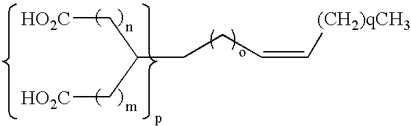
[HO2C]CC(C[HO2C])CCC=C[(CH2)qCH3]
